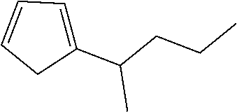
C1(C(CCC)C)=CC=CC1
